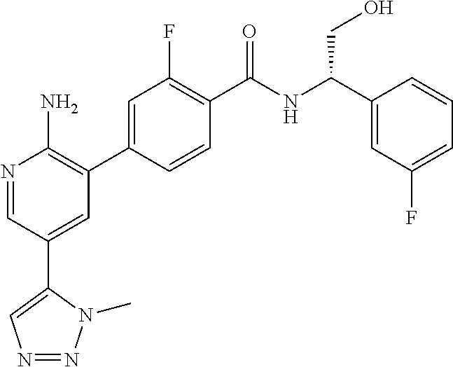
N1=CC(C2=CN=NN2C)=CC(C2=CC(F)=C(C(NC(C3=CC(F)=CC=C3)CO)=O)C=C2)=C1N
